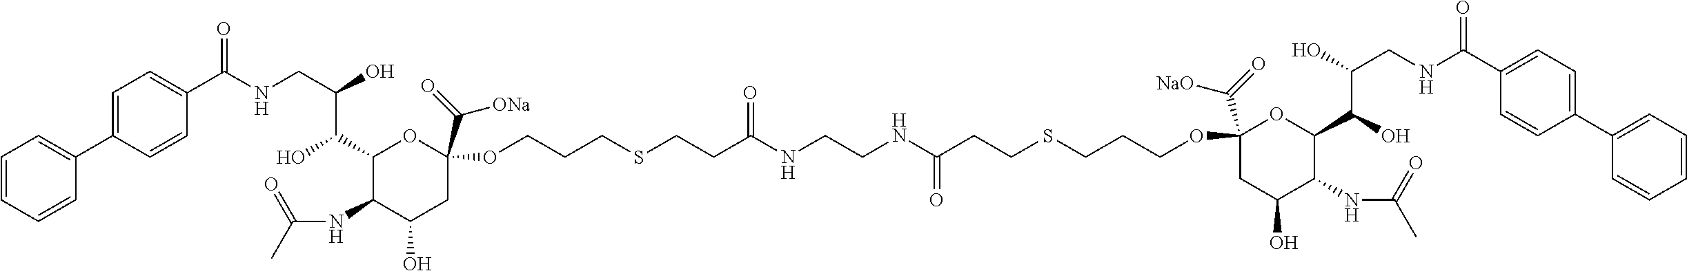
C1=CC=CC(C2=CC=C(C(NCC(O)C(C3C(NC(C)=O)C(O)CC(C(=O)[ONa])(OCCCSCCC(NCCNC(CCSCCCOC4(C(=O)[NaO])CC(O)C(NC(C)=O)C(C(O)C(O)CNC(C5=CC=C(C6=CC=CC=C6)C=C5)=O)O4)=O)=O)O3)O)=O)C=C2)=C1
